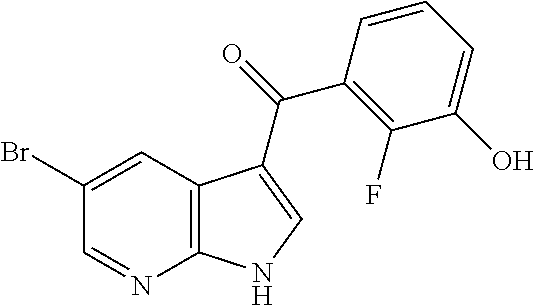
C12=C(C=C(Br)C=N1)C(C(=O)C1=C(F)C(O)=CC=C1)=CN2
